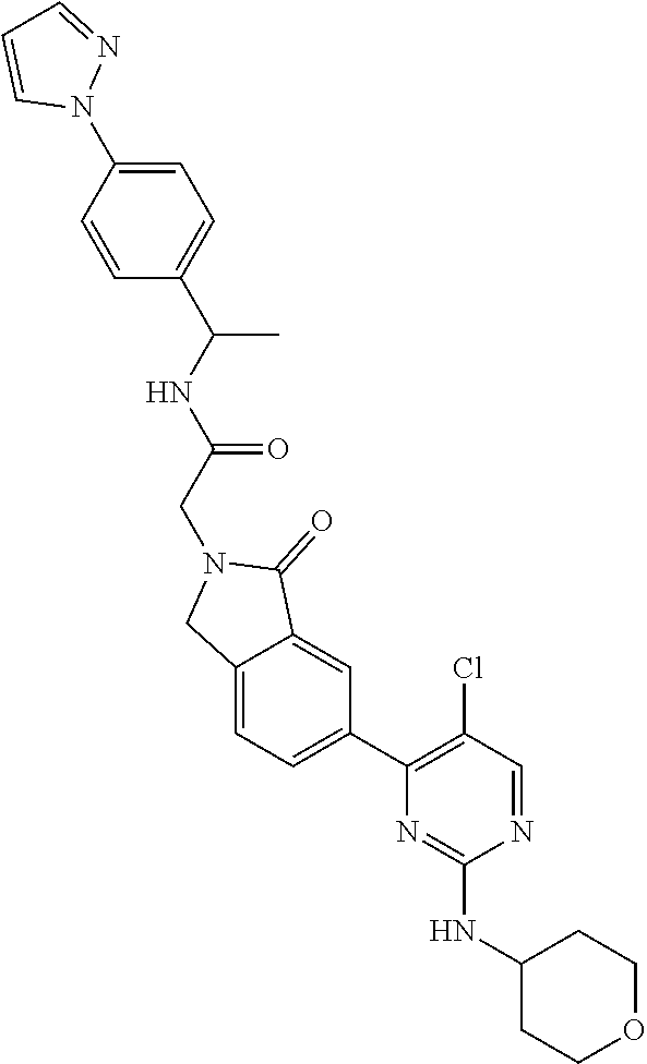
C1=C(N2N=CC=C2)C=CC(C(NC(=O)CN2CC3=CC=C(C4=C(Cl)C=NC(NC5CCOCC5)=N4)C=C3C2=O)C)=C1
